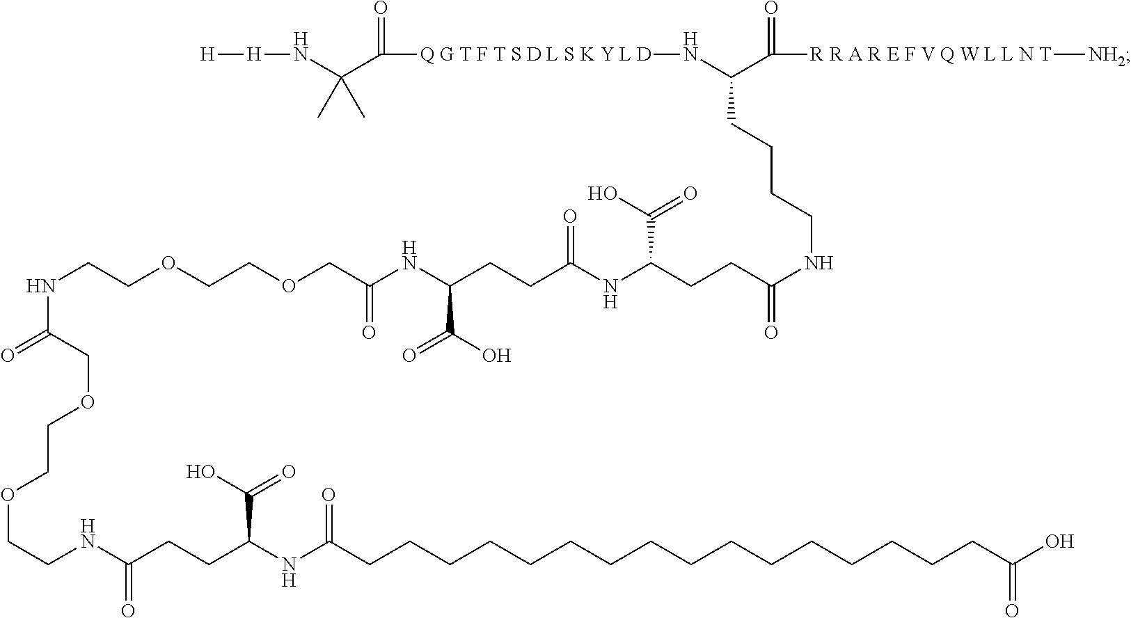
[H](NC(C([Q G T F T S D L S K Y L D]NC(C([R R A R E F V Q W L L N T][NH2])=O)CCCCNC(CCC(NC(CCC(NC(COCCOCCNC(=O)COCCOCCNC(CCC(NC(CCCCCCCCCCCCCCCCC(O)=O)=O)C(=O)O)=O)=O)C(O)=O)=O)C(O)=O)=O)=O)(C)C)[H]
